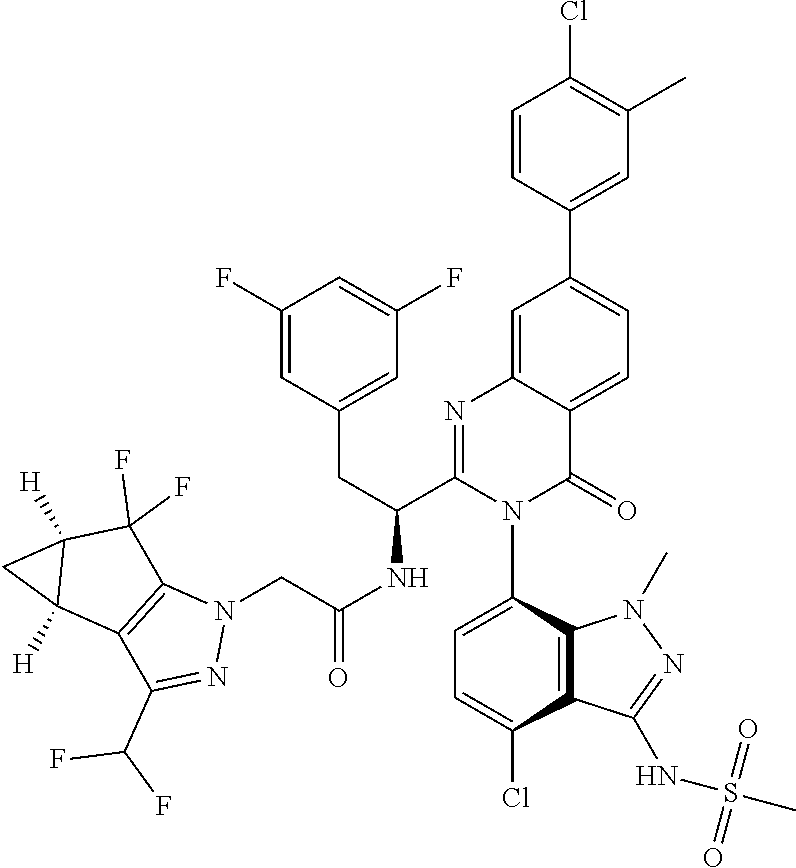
N1(C)N=C(NS(C)(=O)=O)C2=C1C(N1C(C(CC3=CC(F)=CC(F)=C3)NC(CN3N=C(C(F)F)C4=C3C(F)(F)C3([H])C4([H])C3)=O)=NC3=CC(C4=CC(C)=C(Cl)C=C4)=CC=C3C1=O)=CC=C2Cl
